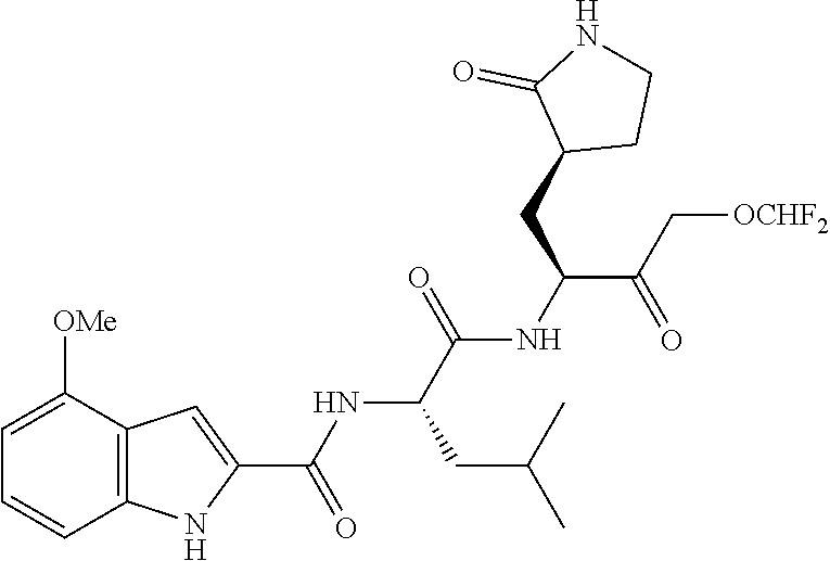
C1=CC2=C(C([OMe])=C1)C=C(C(NC(C(NC(C(C[OCHF2])=O)CC1CCNC1=O)=O)CC(C)C)=O)N2
